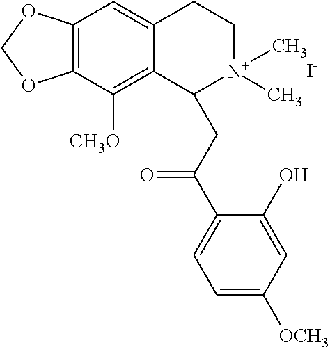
C12=C(C([CH3O])=C3C(=C1)CC[N+](C)(C)C3CC(C1=CC=C([OCH3])C=C1O)=O)OCO2.[I-]
